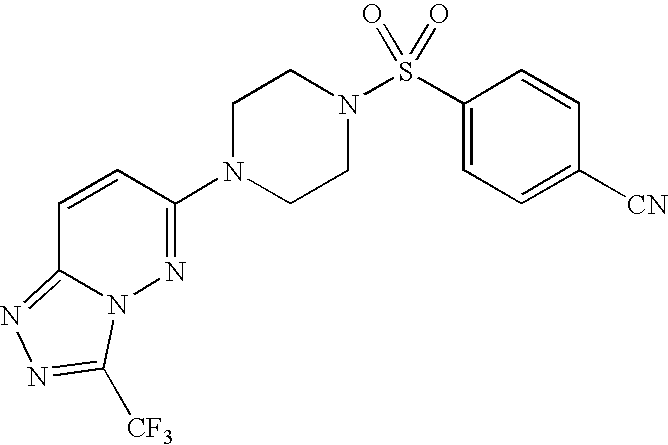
S(N1CCN(C2=NN3C(=NN=C3[CF3])C=C2)CC1)(C1=CC=C([CN])C=C1)(=O)=O
